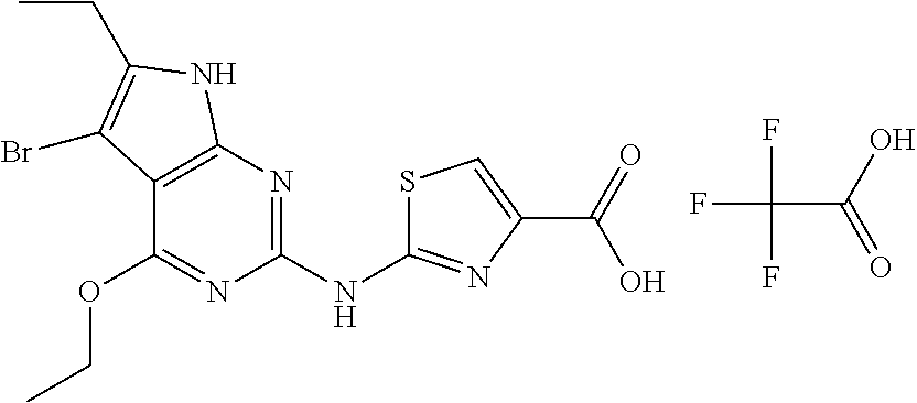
C12=C(N=C(NC3=NC(C(=O)O)=CS3)N=C1OCC)NC(CC)=C2Br.FC(C(=O)O)(F)F
